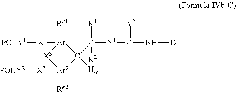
[POLY1][X1][Ar1]1([Re1])C([Ha])(C([Y1]C(N[D])=[Y2])([R1])[R2])[Ar2]([X2][POLY2])([Re2])[X3]1
